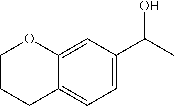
C12=CC(C(C)O)=CC=C1CCCO2
